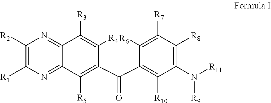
C1([R2])=C([R1])N=C2C(=N1)C([R3])=C([R4])C(C(C1=C([R10])C(N([R11])[R9])=C([R8])C([R7])=C1[R6])=O)=C2[R5]
